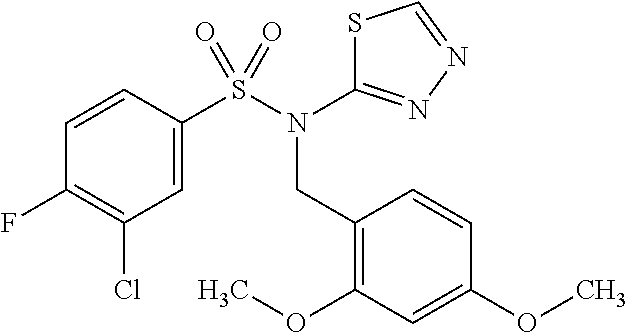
C1=CC(S(N(CC2=C(OC)C=C(OC)C=C2)C2=NN=CS2)(=O)=O)=CC(Cl)=C1F
